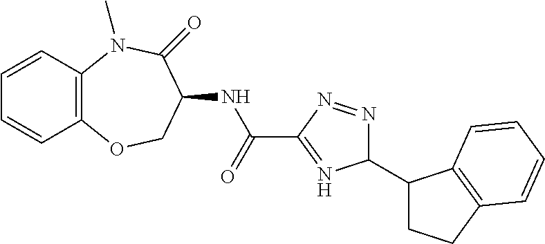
C1=CC2=C(C=C1)OCC(NC(C1=NC(C3CCC4=C3C=CC=C4)N=N1)=O)C(=O)N2C
